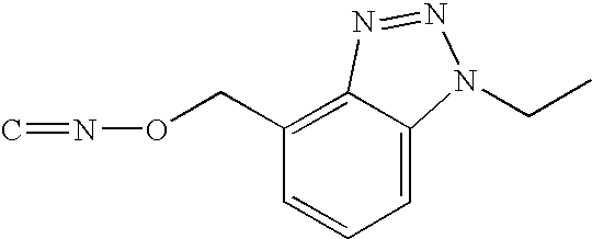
C1(CON=C)=C2C(=CC=C1)N(CC)N=N2
